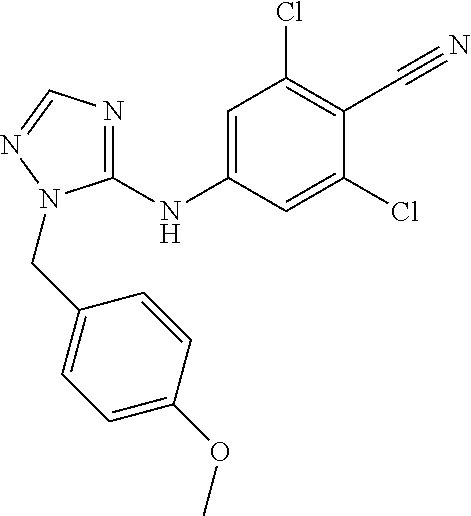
C1=C(NC2=NC=NN2CC2=CC=C(OC)C=C2)C=C(Cl)C(C#N)=C1Cl
